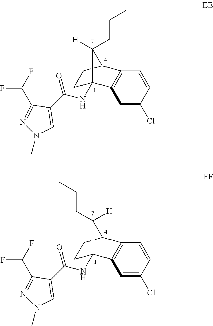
C1=C(Cl)C=CC2=C1C1(NC(C3=CN(C)N=C3C(F)F)=O)CCC2C1([H])CCC.C1=C(Cl)C=CC2=C1C1(NC(C3=CN(C)N=C3C(F)F)=O)CCC2C1(CCC)[H]
